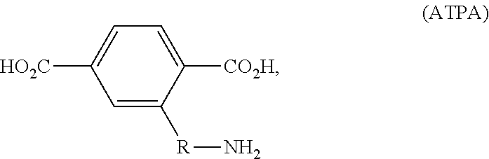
C1=C([R]N)C([CO2H])=CC=C1[HO2C]
